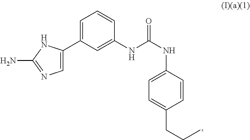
C1=C(C2=CC=CC(NC(NC3=CC=C(CCC)C=C3)=O)=C2)NC(N)=N1
